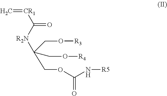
C=[CR1]C(=O)[R2N]C(CO[R3])(CO[R4])COC(N[R5])=O
